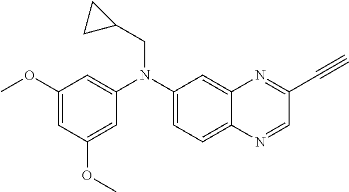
C1(OC)=CC(OC)=CC(N(C2=CC=C3C(=C2)N=C(C#C)C=N3)CC2CC2)=C1
